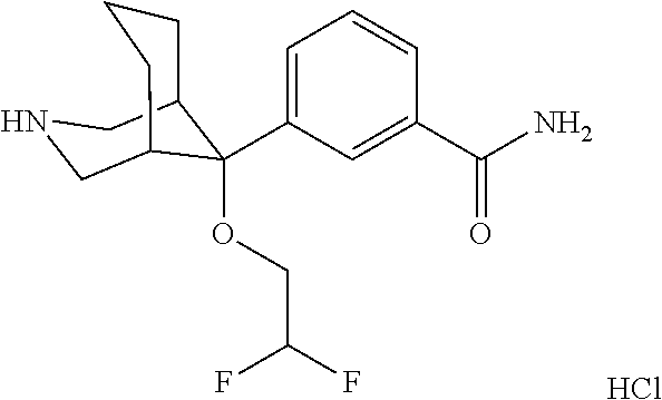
Cl.C1(C(N)=O)=CC(C2(OCC(F)F)C3CCCC2CNC3)=CC=C1
